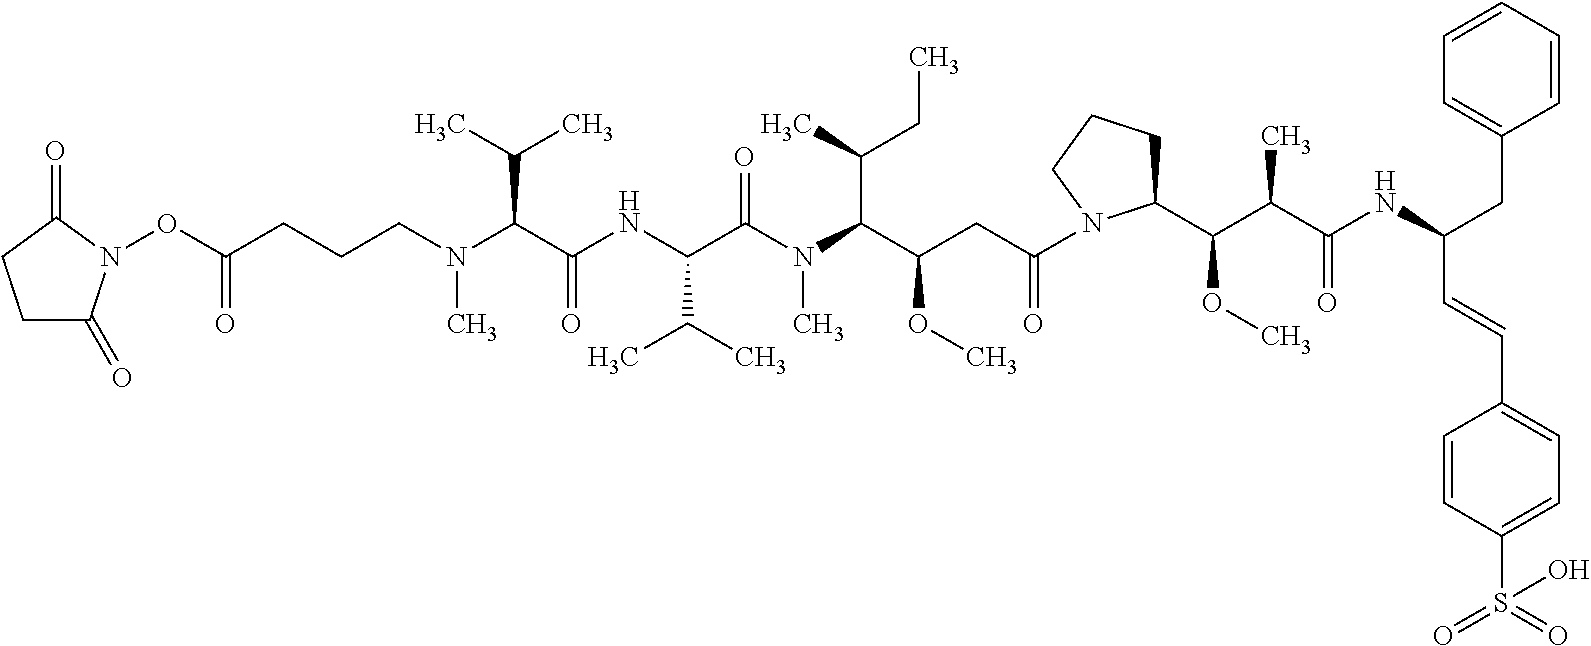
C(CCCN(C(C(NC(C(C)C)C(=O)N(C)C(C(C)CC)C(OC)CC(=O)N1C(C(OC)C(C)C(=O)NC(C=CC2=CC=C(S(=O)(=O)O)C=C2)CC2=CC=CC=C2)CCC1)=O)C(C)C)C)(=O)ON1C(=O)CCC1=O
